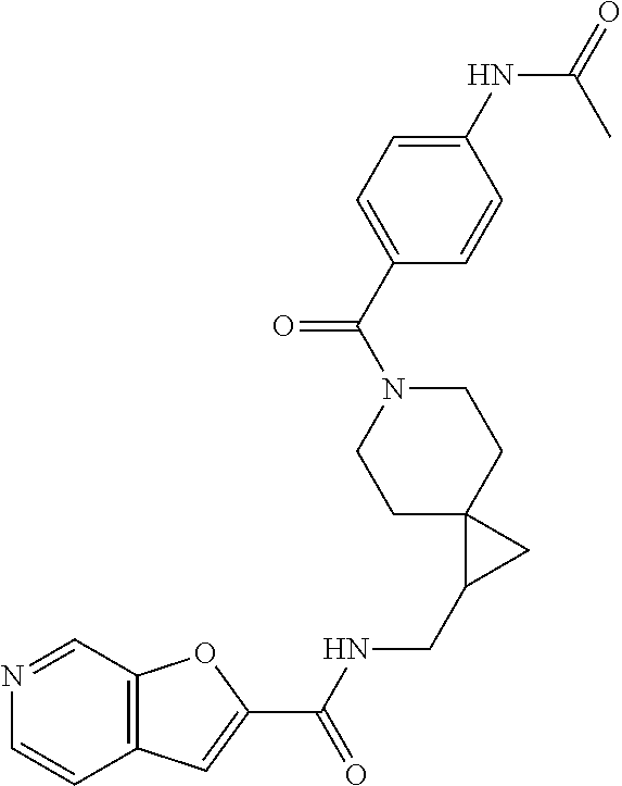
C1C2(CCN(C(C3=CC=C(NC(=O)C)C=C3)=O)C1)C(CNC(C1=CC3=C(O1)C=NC=C3)=O)C2
